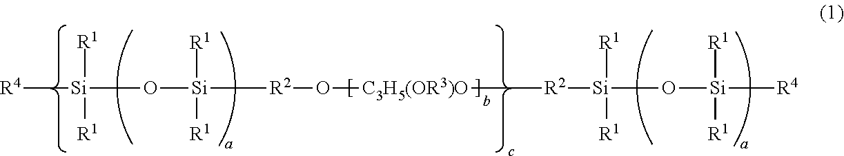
[R4][Si]([R1])([R1])O[Si]([R2]O[C3H5(OR3)O][R2][Si]([R1])([R1])O[Si]([R4])([R1])[R1])([R1])[R1]
